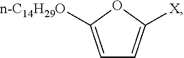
C1=C([n-C14H29O])OC([X])=C1
